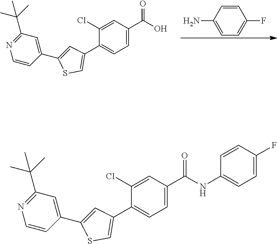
C1=CC(N)=CC=C1F.C1(C2=CC(C3=CC=C(C(O)=O)C=C3Cl)=CS2)=CC(C(C)(C)C)=NC=C1.C1(C2=CC(C3=CC=C(C(=O)NC4=CC=C(F)C=C4)C=C3Cl)=CS2)=CC(C(C)(C)C)=NC=C1
